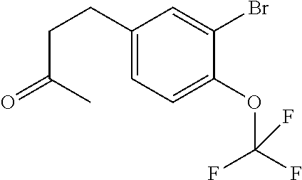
C1(CCC(=O)C)=CC=C(OC(F)(F)F)C(Br)=C1
